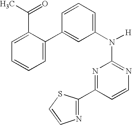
N1=C(N([H])C2=CC=CC(C3=CC=CC=C3C(=O)C)=C2)N=C(C2=NC=CS2)C=C1
